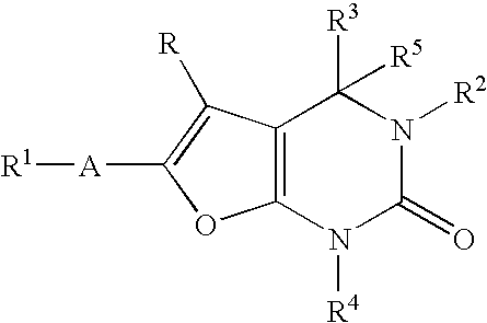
C12=C(C([R])=C([A][R1])O1)C([R3])([R5])N([R2])C(=O)N2[R4]
